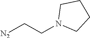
[N2]CCN1CCCC1
